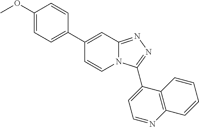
C1(C2=CC=C(OC)C=C2)=CC2=NN=C(C3=CC=NC4=C3C=CC=C4)N2C=C1
